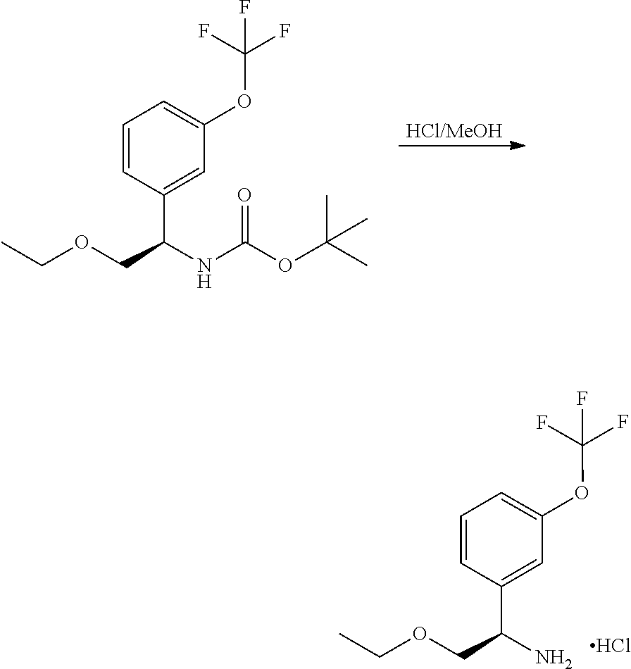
[HCl/MeOH].C1=C(OC(F)(F)F)C=C(C(COCC)NC(=O)OC(C)(C)C)C=C1.C1=C(OC(F)(F)F)C=C(C(COCC)N)C=C1.Cl
